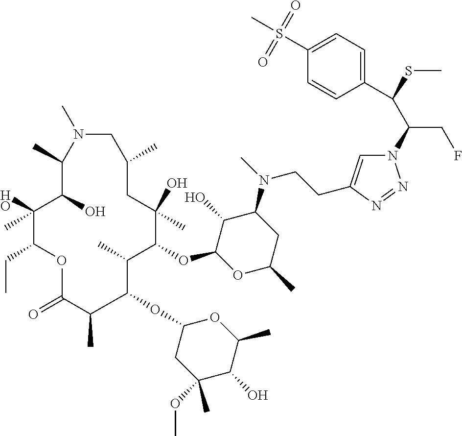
N1=NN(C(C(C2=CC=C(S(C)(=O)=O)C=C2)SC)CF)C=C1CCN(C1C(O)C(OC2C(C)C(OC3CC(OC)(C)C(O)C(C)O3)C(C)C(=O)OC(CC)C(O)(C)C(O)C(C)N(C)CC(C)CC2(O)C)OC(C)C1)C
